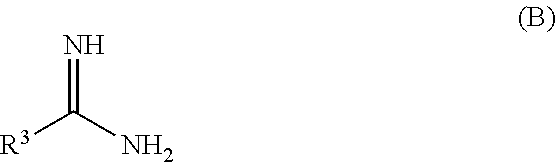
[R3]C(N)=N
